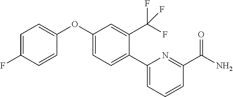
C1=C(F)C=CC(OC2=CC=C(C3=CC=CC(C(N)=O)=N3)C(C(F)(F)F)=C2)=C1
